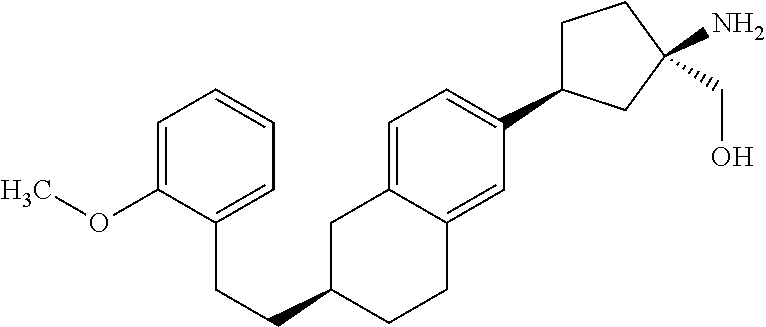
C1=C(OC)C(CCC2CCC3=CC(C4CCC(CO)(N)C4)=CC=C3C2)=CC=C1
